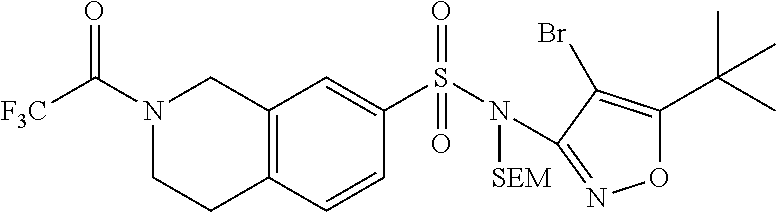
C12=C(C=CC(S(N(C3=NOC(C(C)(C)C)=C3Br)[SEM])(=O)=O)=C1)CCN(C([F3C])=O)C2
